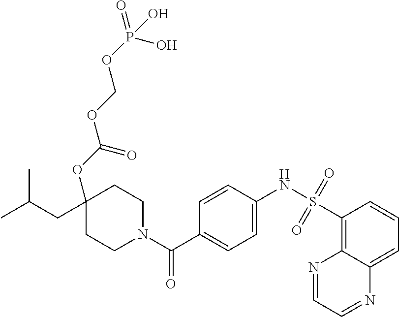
C1CN(C(C2=CC=C(NS(=O)(=O)C3=C4C(=CC=C3)N=CC=N4)C=C2)=O)CCC1(OC(OCOP(O)(=O)O)=O)CC(C)C
